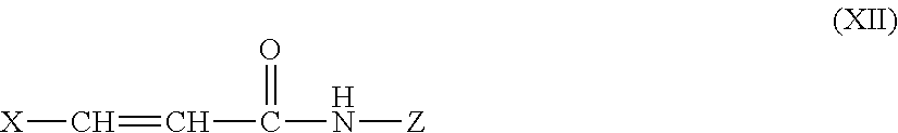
C(=CC(=O)N[Z])[X]
